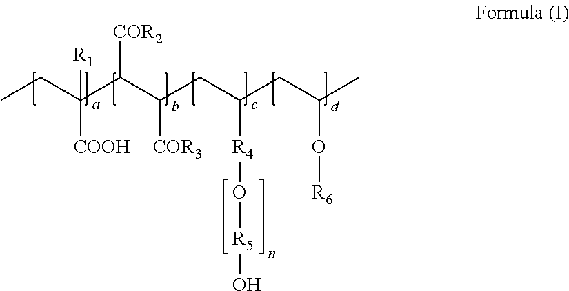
CCC(C(C(CC(CC(C)O[R6])[R4]O[R5]O)[COR3])[COR2])([R1])[COOH]
